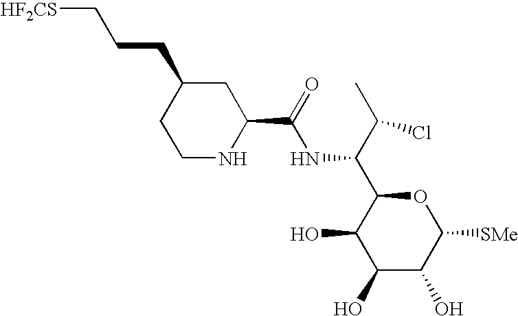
C1(O)C(O)C([SMe])OC(C(C(C)Cl)NC(C2CC(CCC[HF2CS])CCN2)=O)C1O
